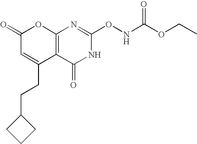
C12=C(C(=O)NC(ONC(OCC)=O)=N1)C(CCC1CCC1)=CC(=O)O2
